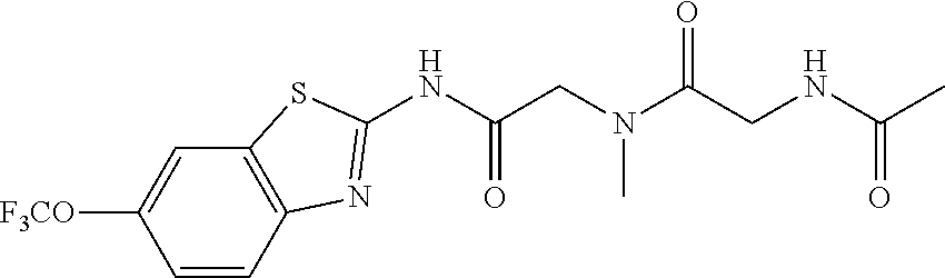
C1=CC2=C(C=C1[F3CO])SC(NC(CN(C(CNC(C)=O)=O)C)=O)=N2
